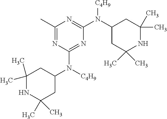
C1(C)(C)NC(C)(C)CC(N([C4H9])C2=NC(N(C3CC(C)(C)NC(C)(C)C3)[C4H9])=NC(C)=N2)C1
